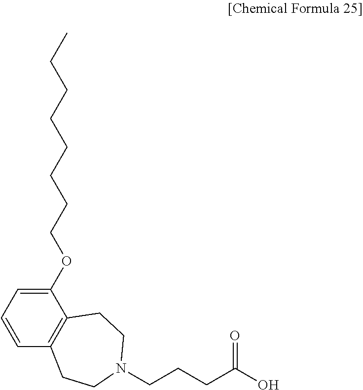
C1(OCCCCCCCC)=CC=CC2=C1CCN(CCCC(O)=O)CC2
